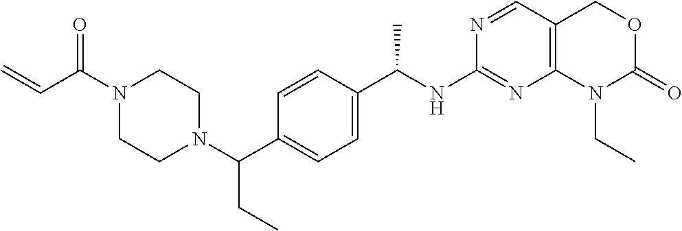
C1(NC(C2=CC=C(C(N3CCN(C(C=C)=O)CC3)CC)C=C2)C)=NC2=C(C=N1)COC(=O)N2CC
